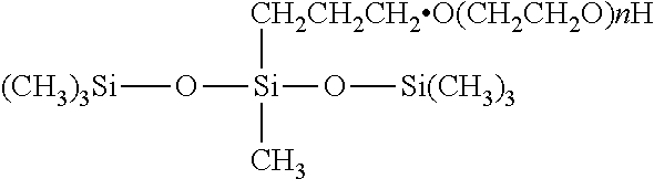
O([Si](C)([CH2CH2CH2O(CH2CH2O)nH])O[Si(CH3)3])[(CH3)3Si]
